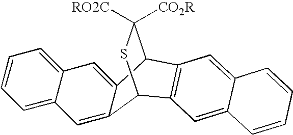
C12=CC3=CC=CC=C3C=C1C1C([RO2C])([CO2R])SC2C2=C1C=C1C(=C2)C=CC=C1
